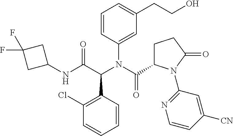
C1(C(C(NC2CC(F)(F)C2)=O)N(C(=O)C2CCC(=O)N2C2=NC=CC([CN])=C2)C2=CC(CCO)=CC=C2)=C(Cl)C=CC=C1
